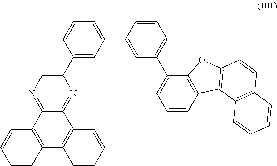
C1(C2=CC(C3=CC(C4=CC=CC5=C4OC4=C5C5=C(C=C4)C=CC=C5)=CC=C3)=CC=C2)=CN=C2C(=N1)C1=C(C3=C2C=CC=C3)C=CC=C1
